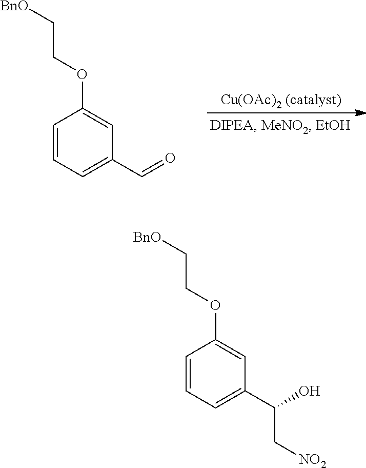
C1=CC(OCC[BnO])=CC(C=O)=C1.C(COC1=CC(C(C[NO2])O)=CC=C1)[BnO]
